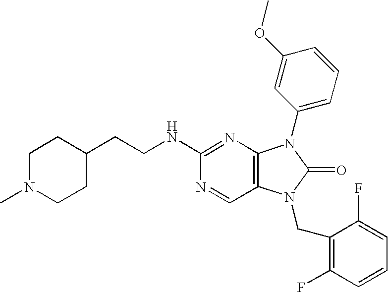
N1=CC2=C(N=C1NCCC1CCN(C)CC1)N(C1=CC=CC(OC)=C1)C(=O)N2CC1=C(F)C=CC=C1F
